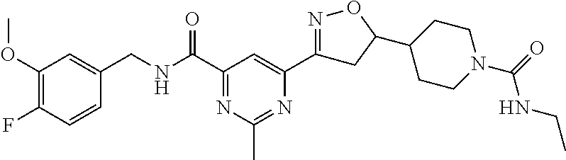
C1(OC)=C(F)C=CC(CNC(C2=NC(C)=NC(C3=NOC(C4CCN(C(=O)NCC)CC4)C3)=C2)=O)=C1
